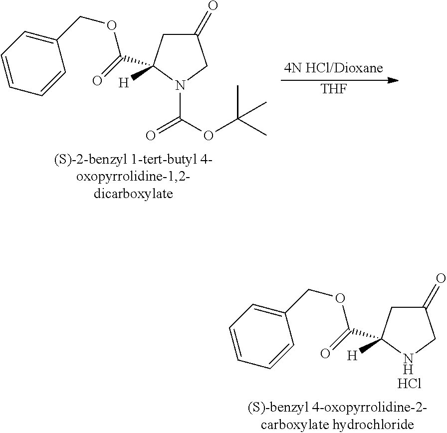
C1(=O)CC(C(=O)OCC2=CC=CC=C2)([H])N(C(OC(C)(C)C)=O)C1.[THF].C1(=O)CC(C(=O)OCC2=CC=CC=C2)([H])NC1.Cl
